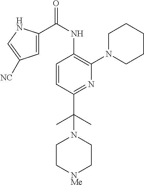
C1=CC(C(C)(C)N2CC[NMe]CC2)=NC(N2CCCCC2)=C1NC(C1=CC([NC])=CN1)=O
